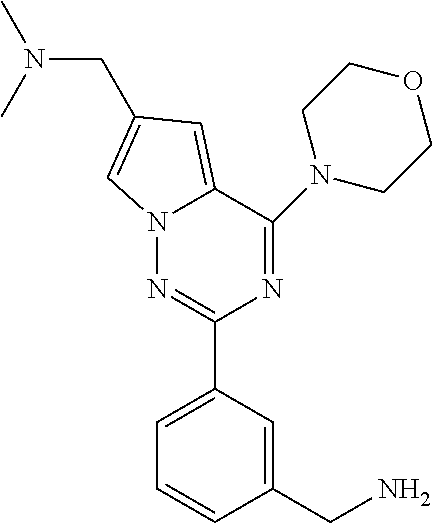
C1(CN)=CC(C2=NN3C(=CC(CN(C)C)=C3)C(N3CCOCC3)=N2)=CC=C1
